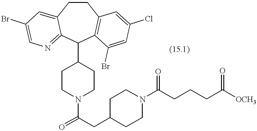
C1CC2=CC(Br)=CN=C2C(C2CCN(C(=O)CC3CCN(C(CCCC([OCH3])=O)=O)CC3)CC2)C2=C1C=C(Cl)C=C2Br
